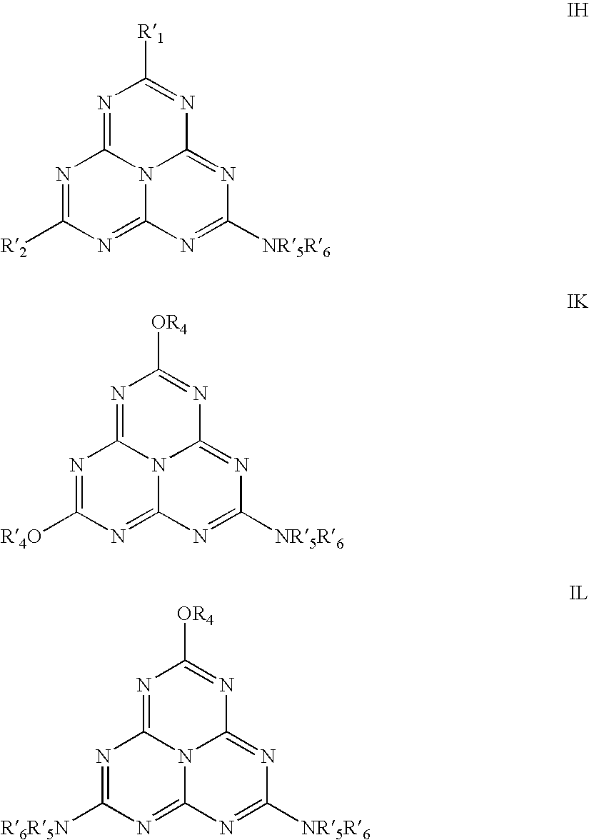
N1=C([R2])N=C2N3C1=NC([R1])=NC3=NC([NR5R6])=N2.N1=C([R4O])N=C2N3C1=NC([OR4])=NC3=NC([NR5R6])=N2.N1=C([R6R5N])N=C2N3C1=NC([OR4])=NC3=NC([NR5R6])=N2
